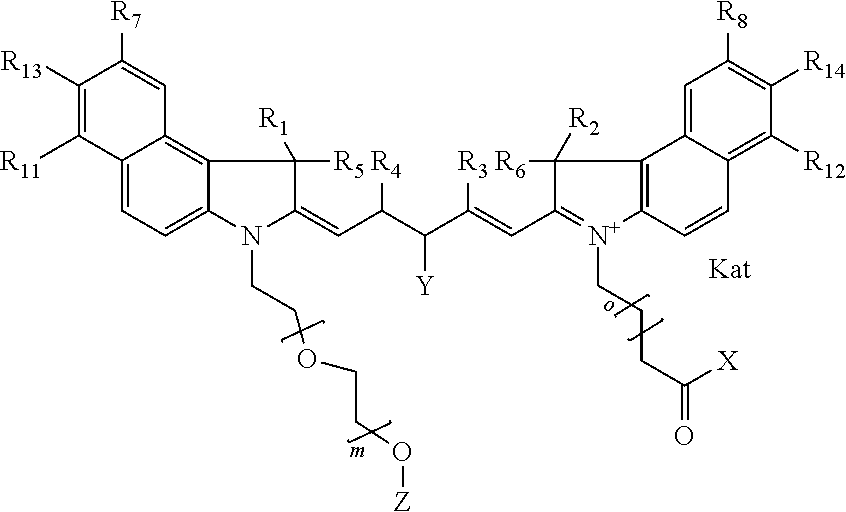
C12=CC=C3C(=C1C=C([R7])C([R13])=C2[R11])C([R5])([R1])C(=CC([R4])C(C([R3])=CC1=[N+](CCCC([X])=O)C2=C(C1([R6])[R2])C1=CC([R8])=C([R14])C([R12])=C1C=C2)[Y])N3CCOCCO[Z]
